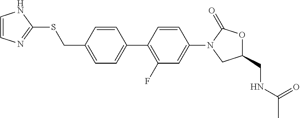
C1(C2=CC=C(CSC3=NC=CN3)C=C2)=C(F)C=C(N2CC(CNC(C)=O)OC2=O)C=C1
